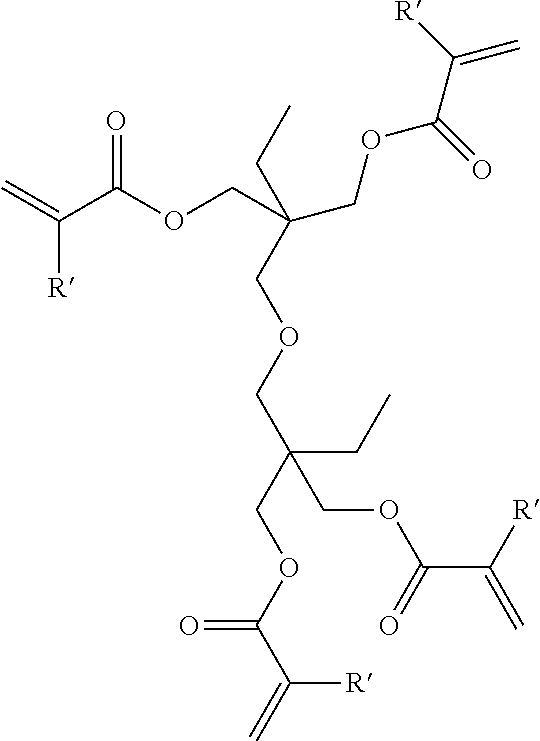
C=C(C(OCC(COC(C([R])=C)=O)(CC)COCC(COC(C(=C)[R])=O)(CC)COC(C([R])=C)=O)=O)[R]
